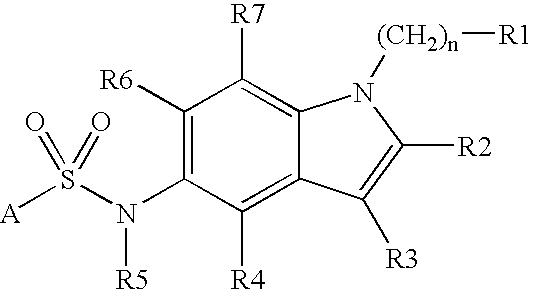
C1([R6])=C(N([R5])S(=O)([A])=O)C([R4])=C2C(=C1[R7])N([(CH2)n][R1])C([R2])=C2[R3]
